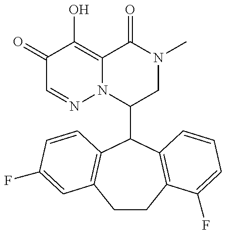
C1(C2C3=C(CCC4=C2C=CC(F)=C4)C(F)=CC=C3)CN(C)C(=O)C2=C(O)C(=O)C=NN12
